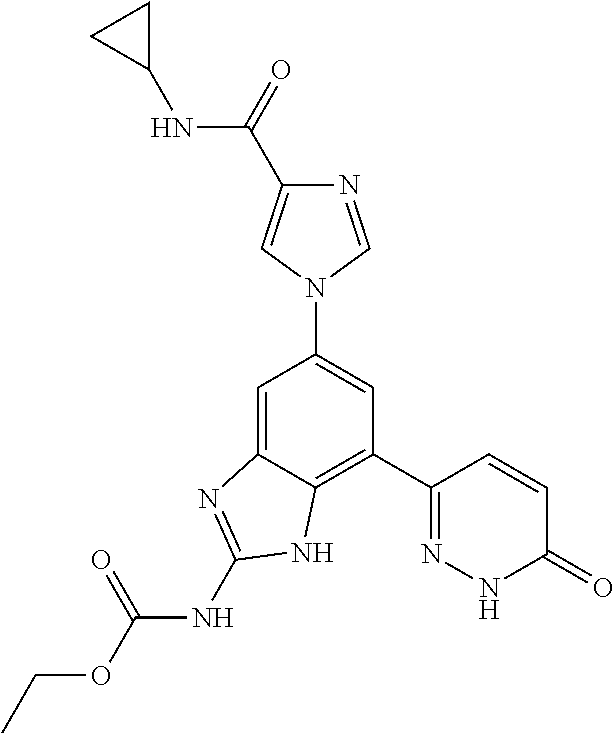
C1=C2C(=C(C3=NNC(=O)C=C3)C=C1N1C=C(C(=O)NC3CC3)N=C1)NC(NC(OCC)=O)=N2
